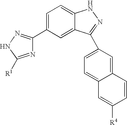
C1=C(C2=NNC([R1])=N2)C=C2C(=C1)NN=C2C1=CC=C2C(=C1)C=CC([R4])=C2
